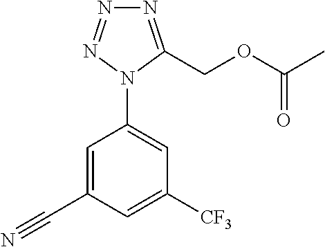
C1=C(C#N)C=C([CF3])C=C1N1C(COC(C)=O)=NN=N1
